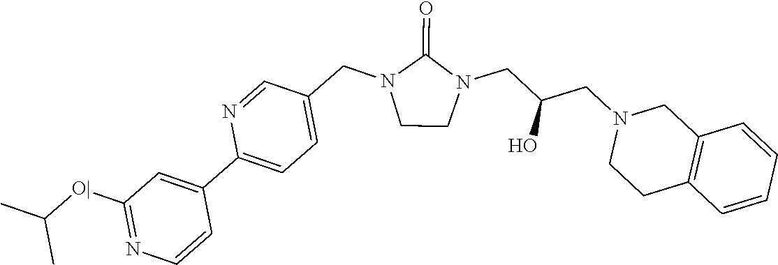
C1CN(CC(CN2CCC3=C(C2)C=CC=C3)O)C(=O)N1CC1=CC=C(C2=CC([O|]C(C)C)=NC=C2)N=C1
